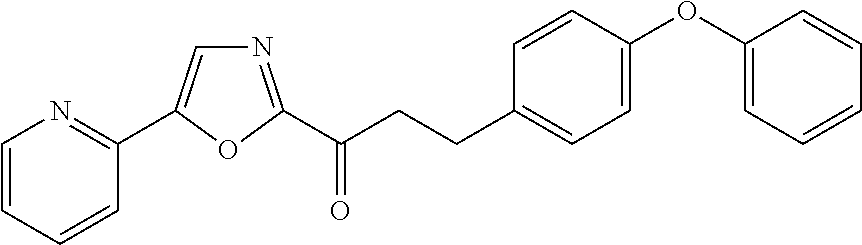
C1=CC=CC(C2=CN=C(C(CCC3=CC=C(OC4=CC=CC=C4)C=C3)=O)O2)=N1
